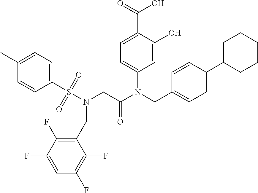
C1=C(O)C(C(=O)O)=CC=C1N(CC1=CC=C(C2CCCCC2)C=C1)C(CN(S(C1=CC=C(C)C=C1)(=O)=O)CC1=C(F)C(F)=CC(F)=C1F)=O
